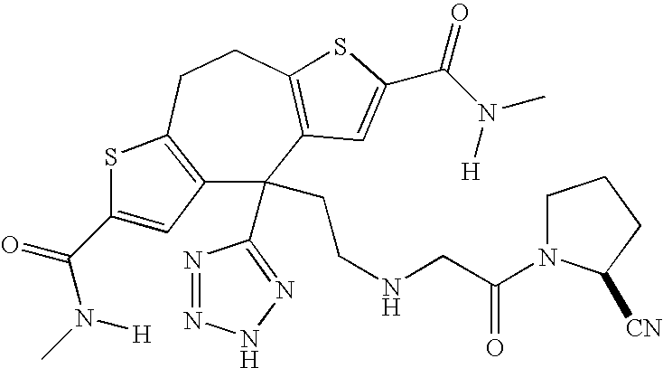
C12=C(CCC3=C(C1(C1=NNN=N1)CCNCC(=O)N1CCCC1[CN])C=C(C(N([H])C)=O)S3)SC(C(=O)N(C)[H])=C2
